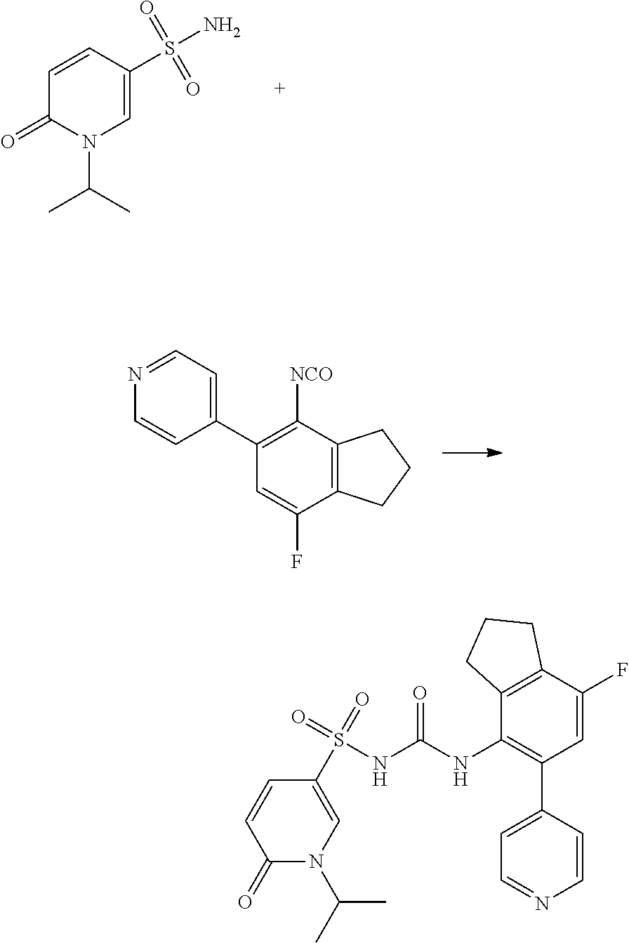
N1(C(C)C)C=C(S(=O)(=O)N)C=CC1=O.C1=C(C2=C([NCO])C3=C(CCC3)C(F)=C2)C=CN=C1.C1(S(=O)(=O)NC(NC2=C(C3=CC=NC=C3)C=C(F)C3=C2CCC3)=O)=CN(C(C)C)C(=O)C=C1
